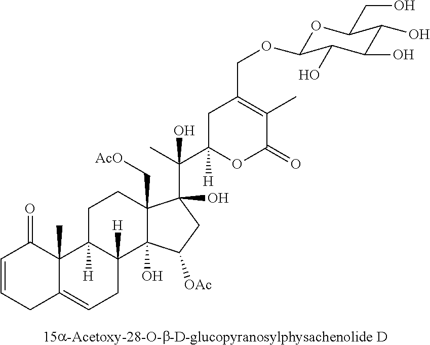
C1=CCC2=CCC3([H])C([H])(C2(C)C1=O)CCC1(C[AcO])C3(O)C([OAc])CC1(C(C)(C1([H])OC(=O)C(C)=C(COC2OC(CO)C(O)C(O)C2O)C1)O)O
